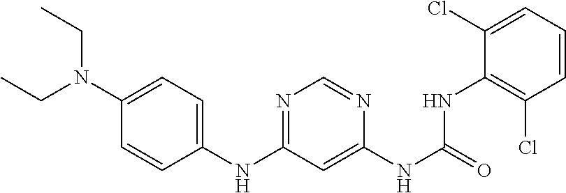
C1(NC2=NC=NC(NC(NC3=C(Cl)C=CC=C3Cl)=O)=C2)=CC=C(N(CC)CC)C=C1
